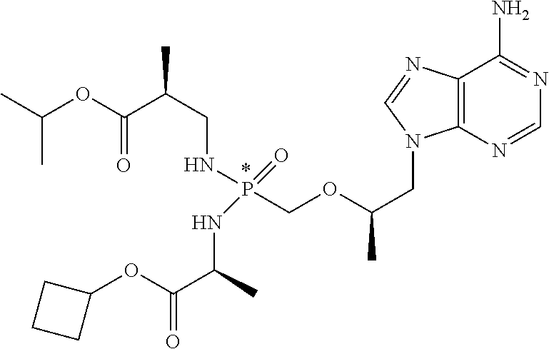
C12=C(N=CN=C1N)N(CC(C)OCP(NC(C(OC1CCC1)=O)C)(NCC(C(OC(C)C)=O)C)=O)C=N2
